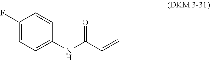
N(C(C=C)=O)C1=CC=C(F)C=C1
